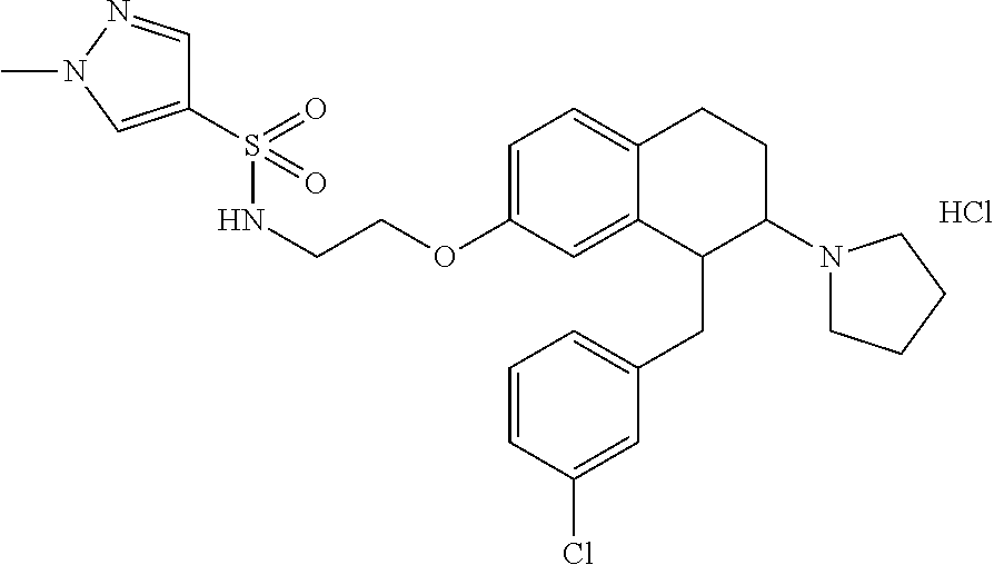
C1=C(OCCNS(=O)(=O)C2=CN(C)N=C2)C=C2C(=C1)CCC(N1CCCC1)C2CC1=CC=CC(Cl)=C1.Cl
